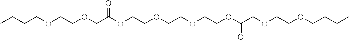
CCCCOCCOCC(OCCOCCOCCOC(COCCOCCCC)=O)=O
